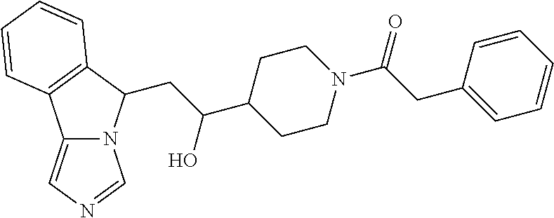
C(C(C1CCN(C(=O)CC2=CC=CC=C2)CC1)O)C1N2C(=CN=C2)C2=C1C=CC=C2
